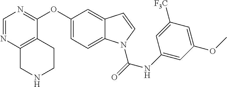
C1(OC2=NC=NC3=C2CCNC3)=CC=C2C(=C1)C=CN2C(=O)NC1=CC(OC)=CC([F3C])=C1
